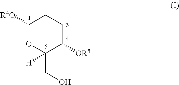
C1([R4O])OC(CO)([H])C([OR5])CC1
